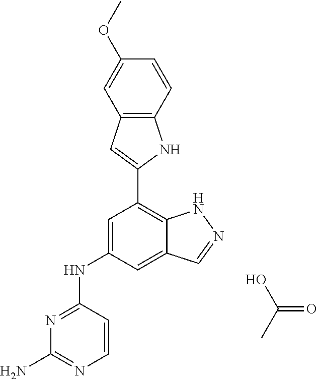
OC(=O)C.N1=C(NC2=CC(C3=CC4=C(N3)C=CC(OC)=C4)=C3C(=C2)C=NN3)C=CN=C1N
